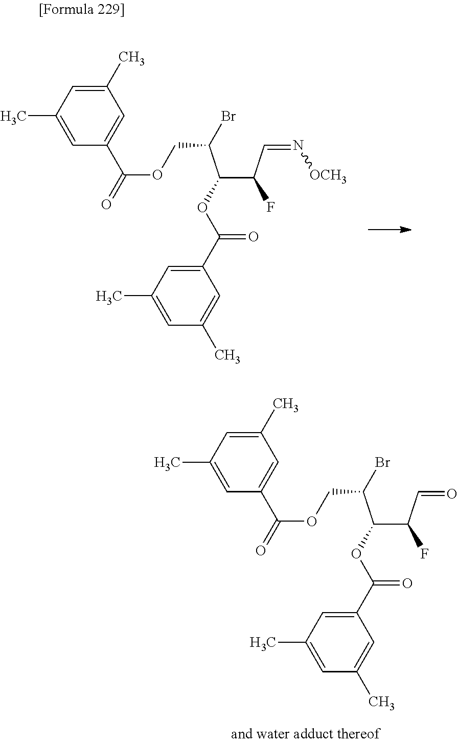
C(OC(=O)C1=CC(C)=CC(C)=C1)C(C(OC(C1=CC(C)=CC(C)=C1)=O)C(C=N[OCH3])F)Br.C(OC(=O)C1=CC(C)=CC(C)=C1)C(C(OC(C1=CC(C)=CC(C)=C1)=O)C(C=O)F)Br
